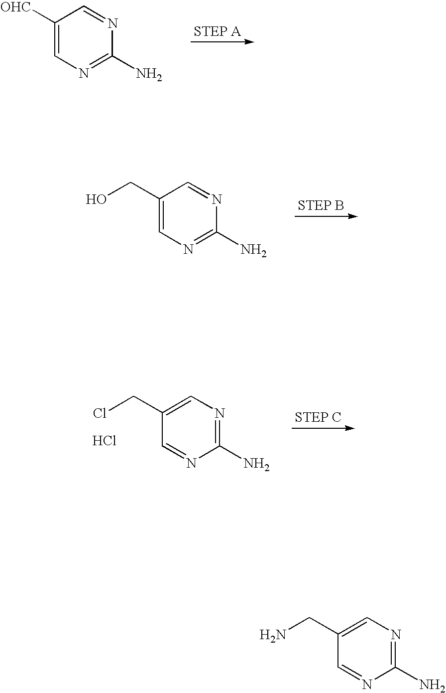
C1(N)=NC=C([OHC])C=N1.C1(N)=NC=C(CO)C=N1.C1(N)=NC=C(CN)C=N1.C1(N)=NC=C(CCl)C=N1.[ HCl]
